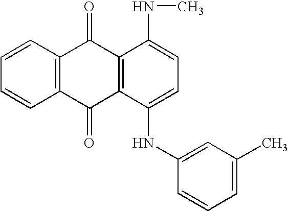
C1=CC2=C(C=C1)C(=O)C1=C(C2=O)C(NC)=CC=C1NC1=CC(C)=CC=C1
